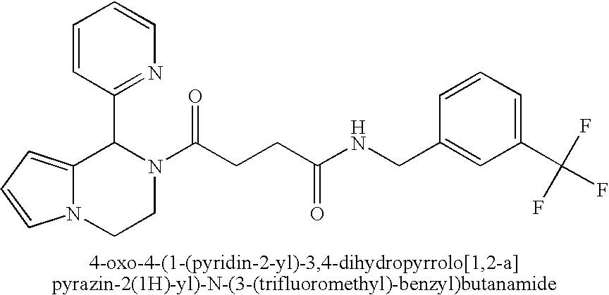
C12=CC=CN1CCN(C(CCC(NCC1=CC(C(F)(F)F)=CC=C1)=O)=O)C2C1=NC=CC=C1
